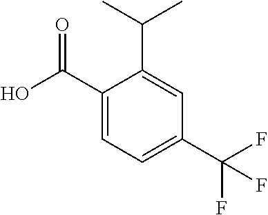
C1(C(O)=O)=CC=C(C(F)(F)F)C=C1C(C)C
